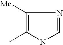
C1([Me])=C(C)NC=N1
